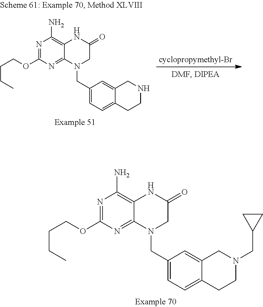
N1=C(OCCCC)N=C2C(=C1N)NC(=O)CN2CC1=CC=C2C(=C1)CN(CC1CC1)CC2.N1=C(OCCCC)N=C2C(=C1N)NC(=O)CN2CC1=CC=C2C(=C1)CNCC2
